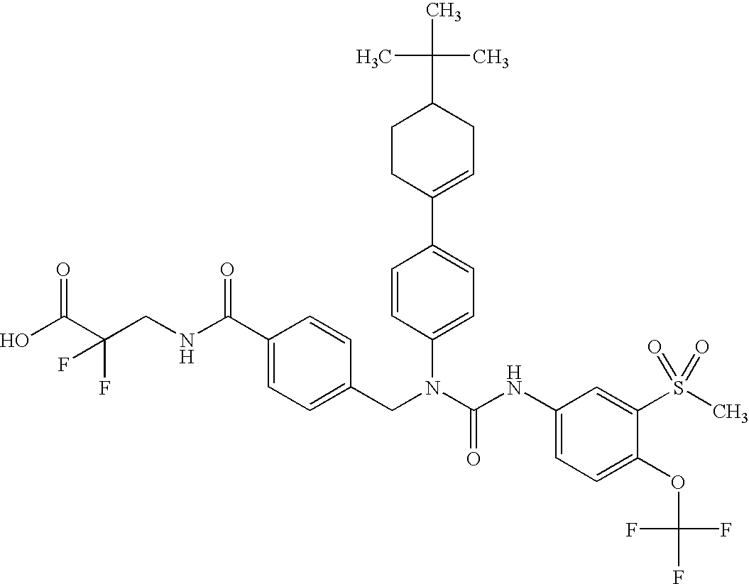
OC(C(CNC(C1=CC=C(CN(C(NC2=CC=C(OC(F)(F)F)C(S(C)(=O)=O)=C2)=O)C2=CC=C(C3=CCC(C(C)(C)C)CC3)C=C2)C=C1)=O)(F)F)=O
